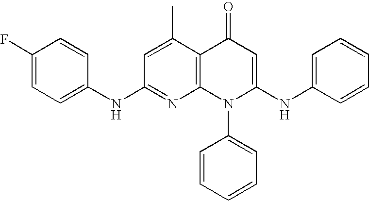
C1(NC2=CC=C(F)C=C2)=NC2=C(C(C)=C1)C(=O)C=C(NC1=CC=CC=C1)N2C1=CC=CC=C1
